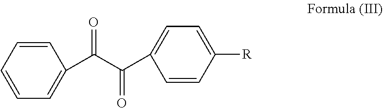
C1=CC=CC=C1C(C(C1=CC=C([R])C=C1)=O)=O
